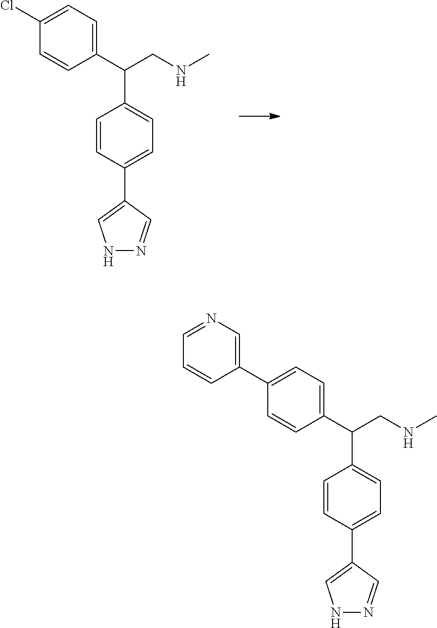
C1(C(C2=CC=C(C3=CNN=C3)C=C2)CNC)=CC=C(C2=CN=CC=C2)C=C1.C1(C(C2=CC=C(C3=CNN=C3)C=C2)CNC)=CC=C(Cl)C=C1
